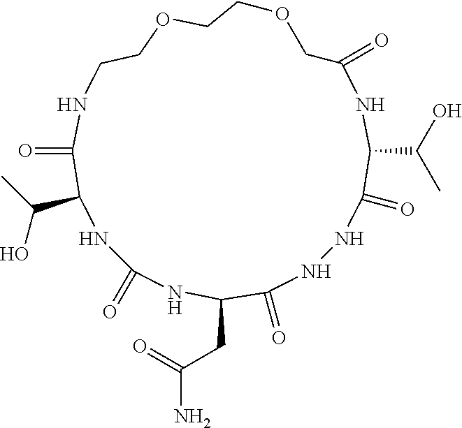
C1(=O)NNC(=O)C(CC(N)=O)NC(=O)NC(C(O)C)C(=O)NCCOCCOCC(=O)NC1C(O)C
